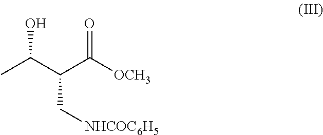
CC(C(C([OCH3])=O)C[NHCOC6H5])O
